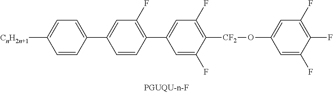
[CnH2n+1]C1=CC=C(C2=CC(F)=C(C3=CC(F)=C([CF2]OC4=CC(F)=C(F)C(F)=C4)C(F)=C3)C=C2)C=C1
